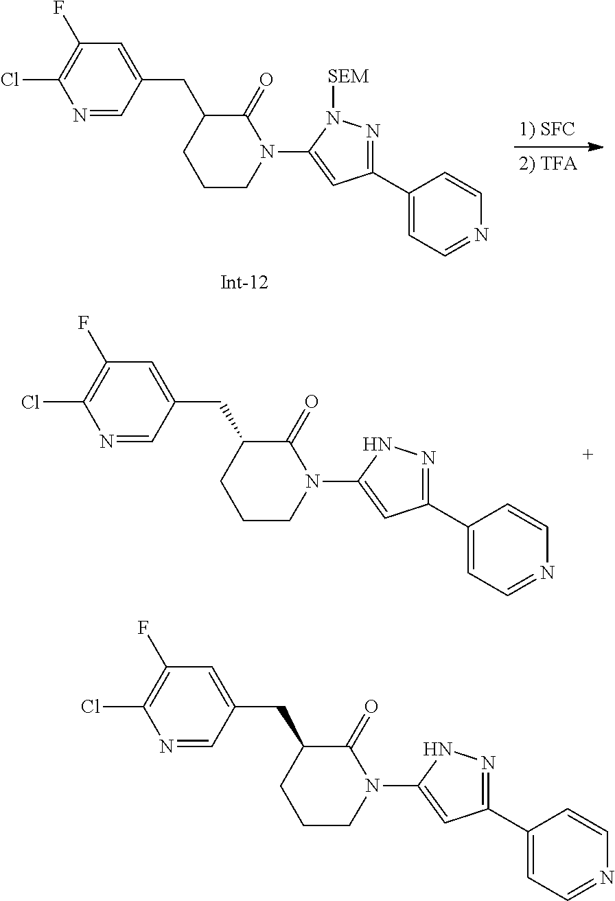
N1(C2=CC(C3=CC=NC=C3)=NN2)C(=O)C(CC2=CC(F)=C(Cl)N=C2)CCC1.N1(C2=CC(C3=CC=NC=C3)=NN2[SEM])C(=O)C(CC2=CC(F)=C(Cl)N=C2)CCC1.[Int-12].N1(C2=CC(C3=CC=NC=C3)=NN2)C(=O)C(CC2=CC(F)=C(Cl)N=C2)CCC1
